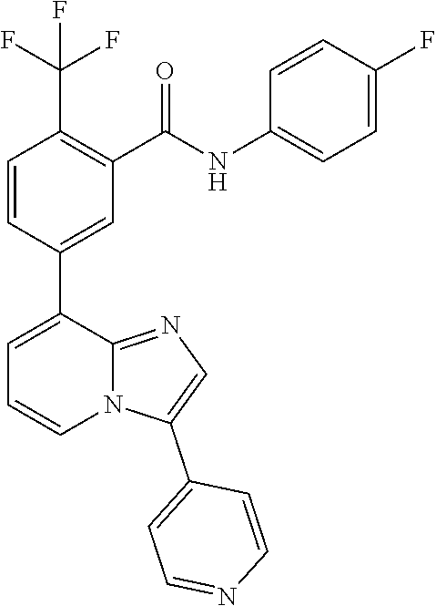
C1=CC(C2=CC=CN3C2=NC=C3C2=CC=NC=C2)=CC(C(NC2=CC=C(F)C=C2)=O)=C1C(F)(F)F
